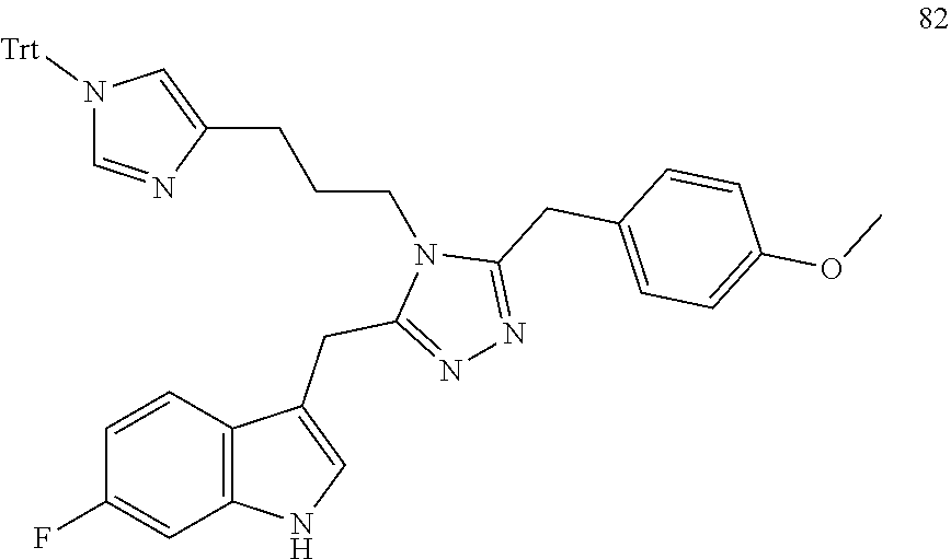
C12=C(C=CC(F)=C1)C(CC1=NN=C(CC3=CC=C(OC)C=C3)N1CCCC1=CN([Trt])C=N1)=CN2
